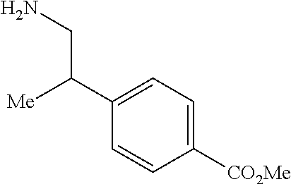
C1(C([Me])CN)=CC=C([CO2Me])C=C1
